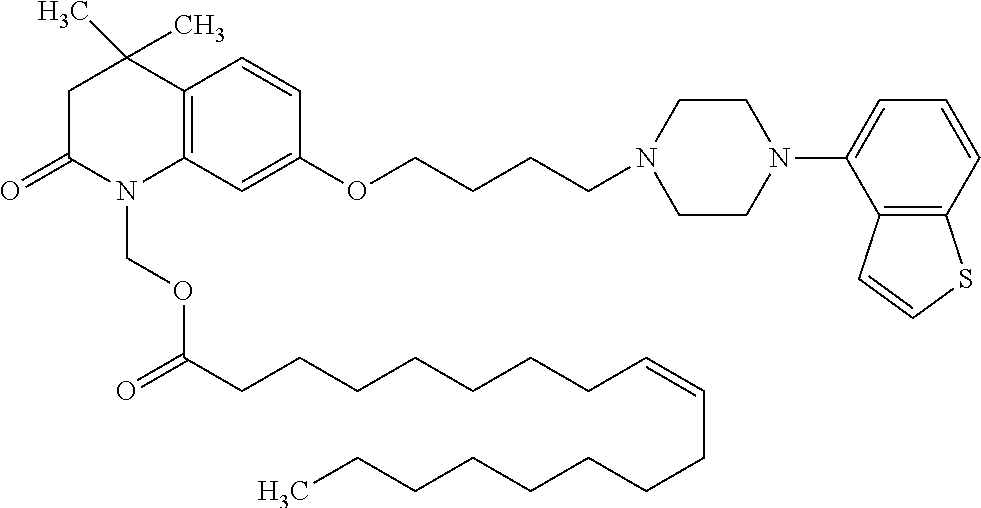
C12=C(C=C(OCCCCN3CCN(C4=CC=CC5=C4C=CS5)CC3)C=C1)N(COC(CCCCCCCC=CCCCCCCCC)=O)C(=O)CC2(C)C
